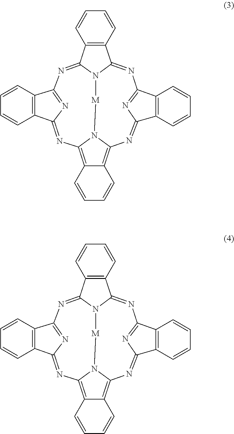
C12=C3C(=C4N1[M]N1C(=NC5=NC(=N4)C4=C5C=CC=C4)C4=C(C1=NC1=NC(=N2)C2=C1C=CC=C2)C=CC=C4)C=CC=C3.C12=C3C(=C4N1[M]N1C(=NC5=NC(=N4)C4=C5C=CC=C4)C4=C(C1=NC1=NC(=N2)C2=C1C=CC=C2)C=CC=C4)C=CC=C3
